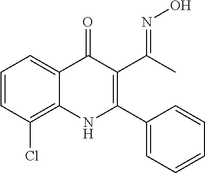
C1=CC(Cl)=C2C(=C1)C(=O)C(C(C)=NO)=C(C1=CC=CC=C1)N2
